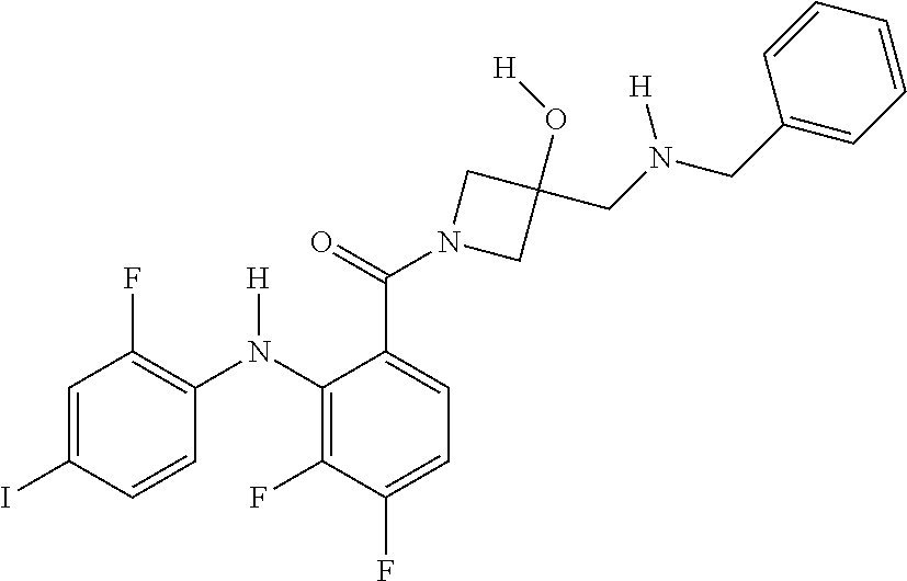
C1=C(C(N2CC(O[H])(CN(CC3=CC=CC=C3)[H])C2)=O)C(N(C2=C(F)C=C(I)C=C2)[H])=C(F)C(F)=C1
